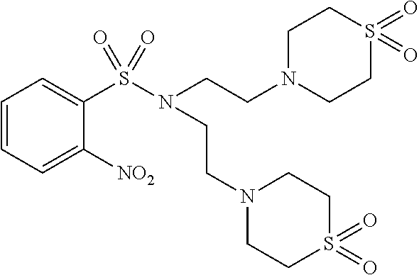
C1=CC=C([NO2])C(S(N(CCN2CCS(=O)(=O)CC2)CCN2CCS(=O)(=O)CC2)(=O)=O)=C1
